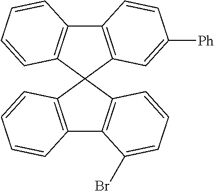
C12=C(C3(C4=C1C=CC=C4)C1=C(C4=C3C=CC=C4Br)C=CC=C1)C=C([Ph])C=C2
